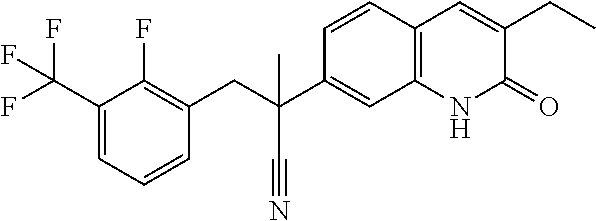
C(C1=C(F)C(C(F)(F)F)=CC=C1)C(C#N)(C1=CC2=C(C=C1)C=C(CC)C(=O)N2)C
